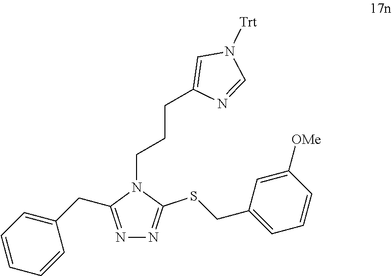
N1=C(SCC2=CC=CC([OMe])=C2)N(CCCC2=CN([Trt])C=N2)C(CC2=CC=CC=C2)=N1
